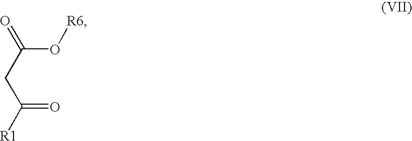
C(O[R6])(CC([R1])=O)=O
